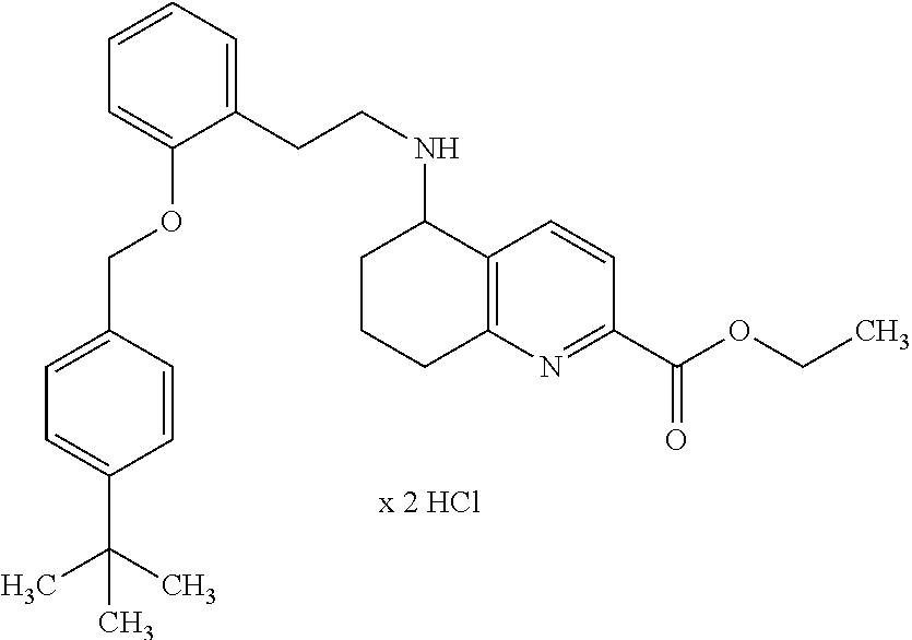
C1(CCNC2CCCC3=C2C=CC(C(OCC)=O)=N3)=CC=CC=C1OCC1=CC=C(C(C)(C)C)C=C1
